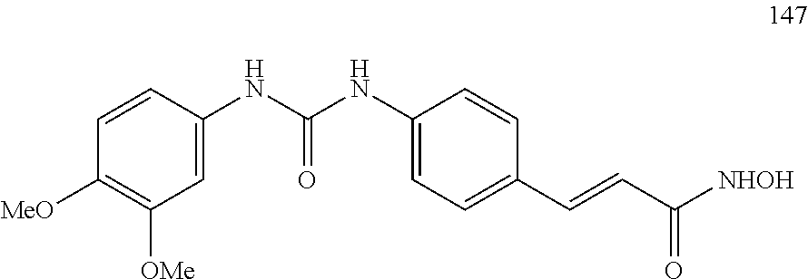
N(C(NC1=CC=C(C=CC(=O)[NHOH])C=C1)=O)C1=CC([OMe])=C([MeO])C=C1
